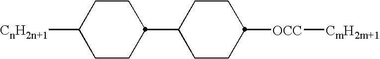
C1CC(C2CCC([CnH2n+1])CC2)CCC1[OCC][CmH2m+1]
